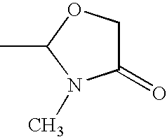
CC1N(C)C(=O)CO1
